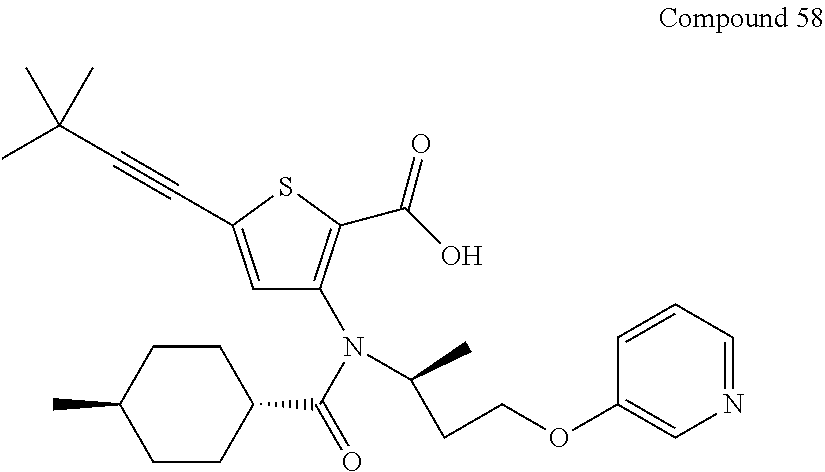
C1=C(C#CC(C)(C)C)SC(C(O)=O)=C1N(C(=O)C1CCC(C)CC1)C(C)CCOC1=CN=CC=C1
